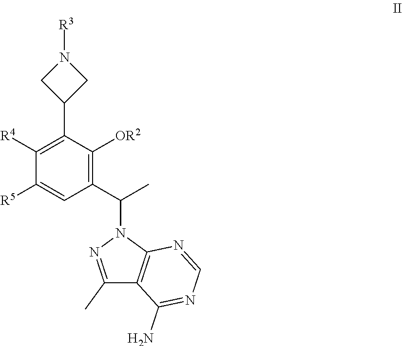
C1([R4])=C(C2CN([R3])C2)C([OR2])=C(C(C)N2N=C(C)C3=C2N=CN=C3N)C=C1[R5]
